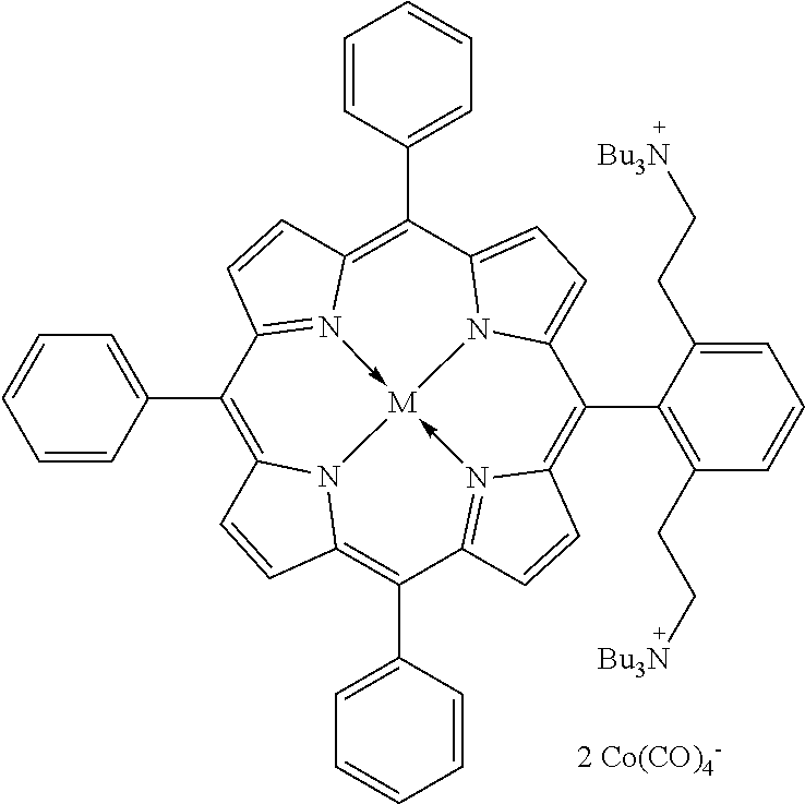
C1(C2=CC=CC=C2)=C2N3C(=C(C4=CC=CC=C4)C4=N5->[M]36-N3=C1C=CC3=C(C1=CC=CC=C1)C1=CC=C(N16)C(C1=C(CC[Bu3N])C=CC=C1CC[Bu3N])=C5C=C4)C=C2
